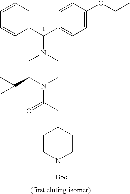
C1(C(C2=CC=C(OCC)C=C2)N2CC(C(C)(C)C)N(C(CC3CCN([Boc])CC3)=O)CC2)=CC=CC=C1
